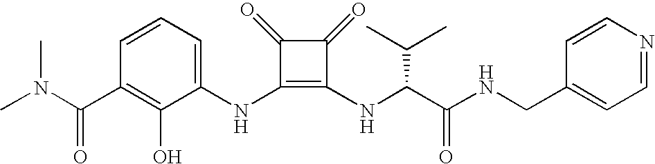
CN(C(C1=C(O)C(NC2=C(NC(C(NCC3=CC=NC=C3)=O)C(C)C)C(=O)C2=O)=CC=C1)=O)C
